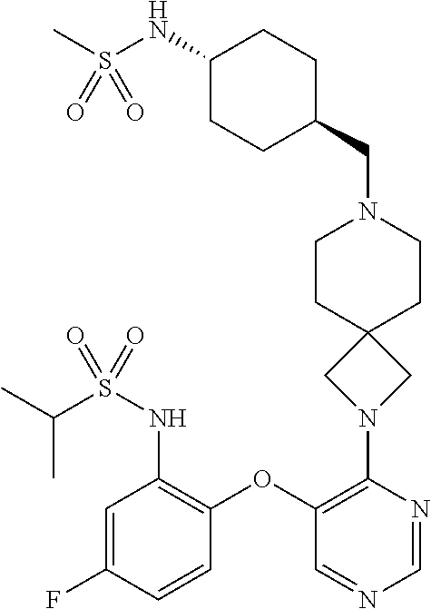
C1=NC(N2CC3(C2)CCN(CC2CCC(NS(C)(=O)=O)CC2)CC3)=C(OC2=C(NS(C(C)C)(=O)=O)C=C(F)C=C2)C=N1
